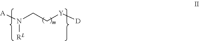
C(CN([A])[RL])[Y][D]
